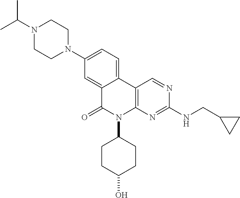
N1(C2=CC=C3C(=C2)C(=O)N(C2CCC(O)CC2)C2=C3C=NC(NCC3CC3)=N2)CCN(C(C)C)CC1
